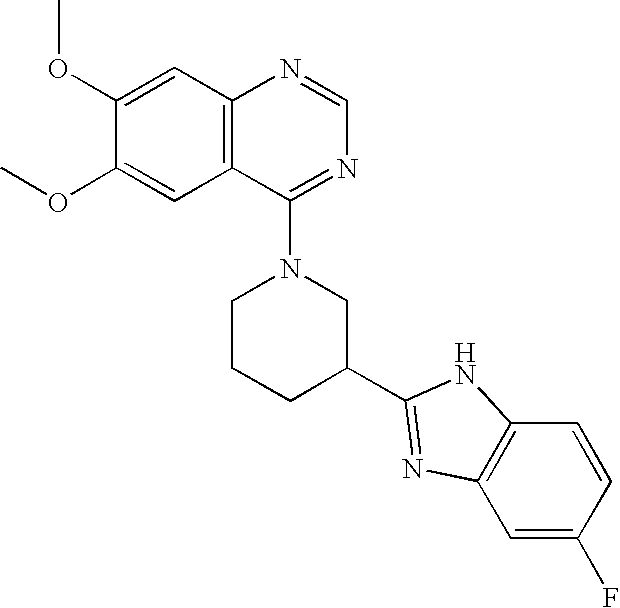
C1(OC)=CC2=C(C=C1OC)C(N1CCCC(C3=NC4=C(C=CC(F)=C4)N3)C1)=NC=N2
